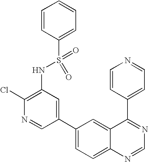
C1(Cl)=C(NS(C2=CC=CC=C2)(=O)=O)C=C(C2=CC=C3C(=C2)C(C2=CC=NC=C2)=NC=N3)C=N1
